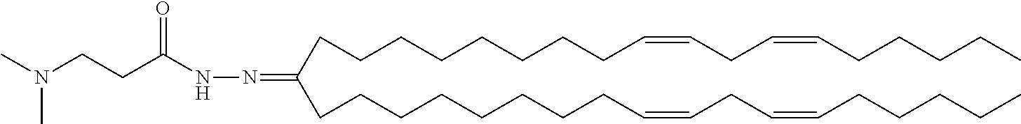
N(=C(CCCCCCCCC=CCC=CCCCCC)CCCCCCCCC=CCC=CCCCCC)NC(CCN(C)C)=O
